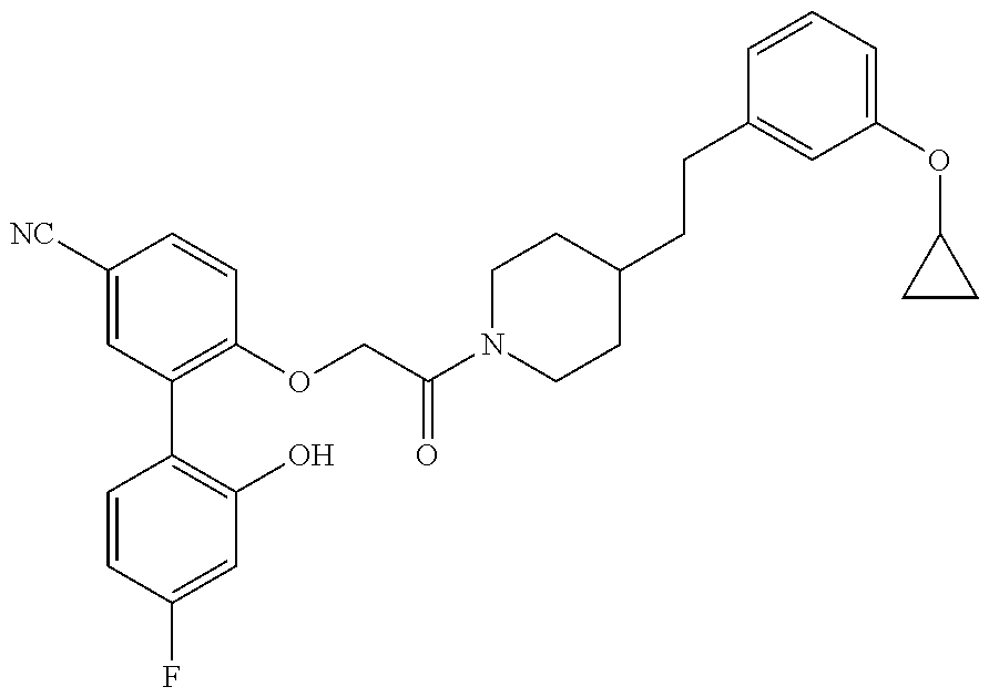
C1=CC(F)=CC(O)=C1C1=C(OCC(N2CCC(CCC3=CC(OC4CC4)=CC=C3)CC2)=O)C=CC([NC])=C1
